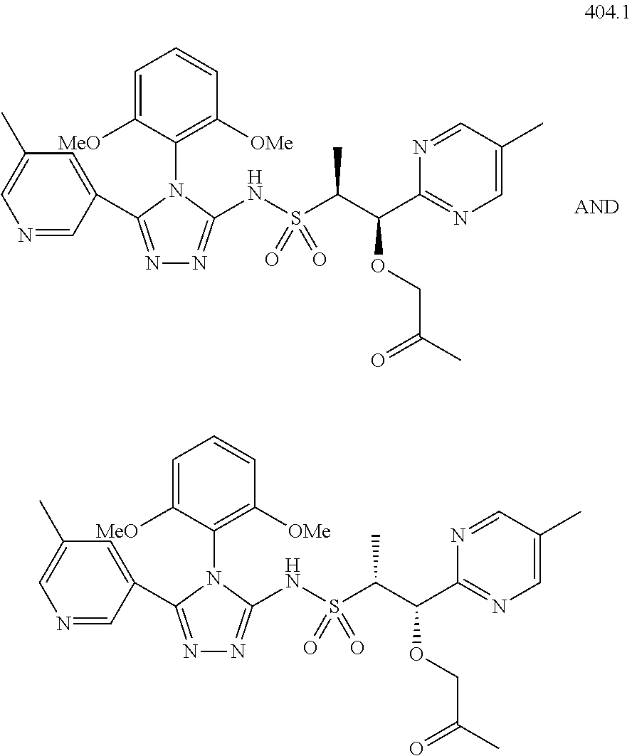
N1=C(C2=CC(C)=CN=C2)N(C2=C([OMe])C=CC=C2[MeO])C(NS(C(C(C2=NC=C(C)C=N2)OCC(=O)C)C)(=O)=O)=N1.N1=C(C2=CC(C)=CN=C2)N(C2=C([OMe])C=CC=C2[MeO])C(NS(C(C(C2=NC=C(C)C=N2)OCC(=O)C)C)(=O)=O)=N1
